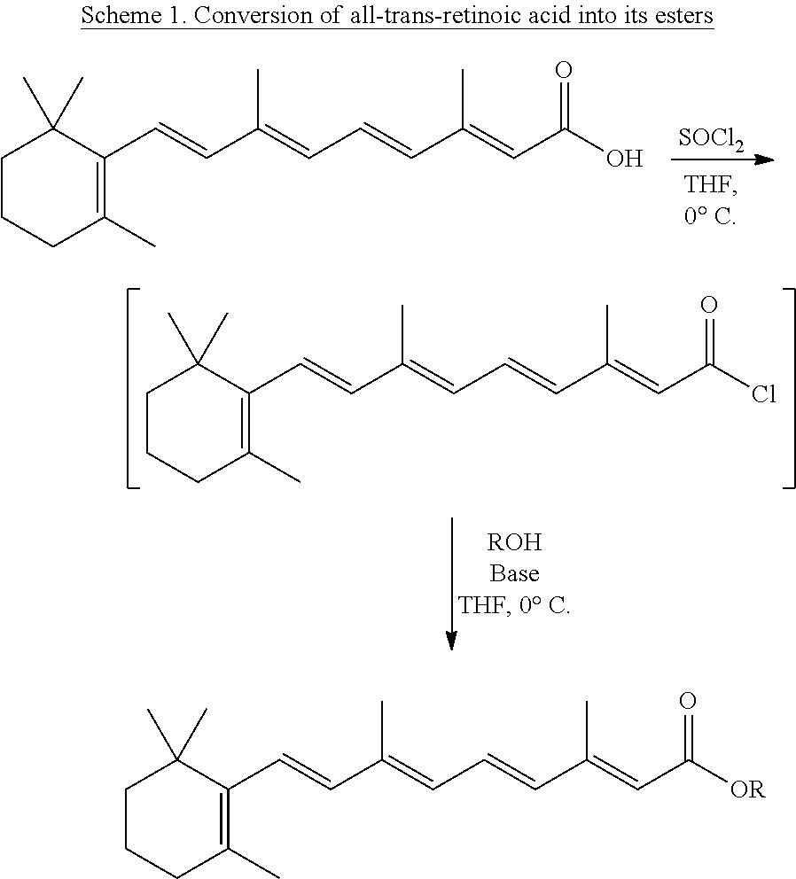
C1CCC(C)=C(C=CC(=CC=CC(=CC(Cl)=O)C)C)C1(C)C.[SOCl2].C1CCC(C)=C(C=CC(=CC=CC(=CC(O)=O)C)C)C1(C)C.C1CCC(C)=C(C=CC(=CC=CC(=CC([OR])=O)C)C)C1(C)C
